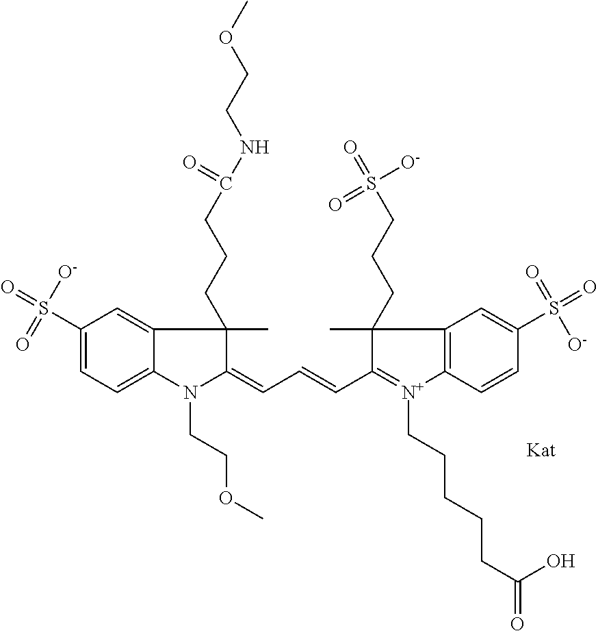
C1(=CC=CC2=[N+](CCCCCC(=O)O)C3=C(C=C(S(=O)(=O)[O-])C=C3)C2(CCCS(=O)([O-])=O)C)N(CCOC)C2=CC=C(S(=O)([O-])=O)C=C2C1(C)CCCC(NCCOC)=O
